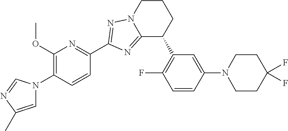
C1(OC)=C(N2C=C(C)N=C2)C=CC(C2=NN3C(=N2)C(C2=C(F)C=CC(N4CCC(F)(F)CC4)=C2)CCC3)=N1
